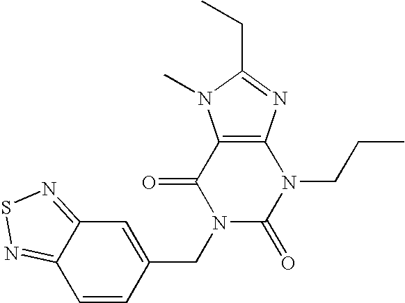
C12=C(N=C(CC)N1C)N(CCC)C(=O)N(CC1=CC3=NSN=C3C=C1)C2=O
